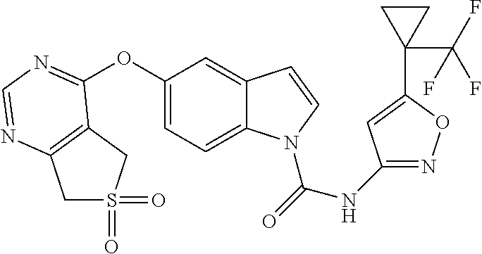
C1S(=O)(=O)CC2=C1N=CN=C2OC1=CC=C2C(=C1)C=CN2C(=O)NC1=NOC(C2(C(F)(F)F)CC2)=C1
